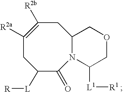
C1([R2a])=C([R2b])CC2N(C(=O)C([L][R])C1)C([L1][R1 ])COC2
